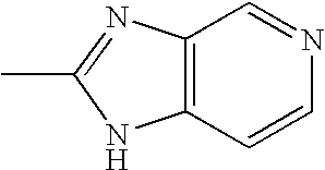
C12=C(N=C(C)N1)C=NC=C2
